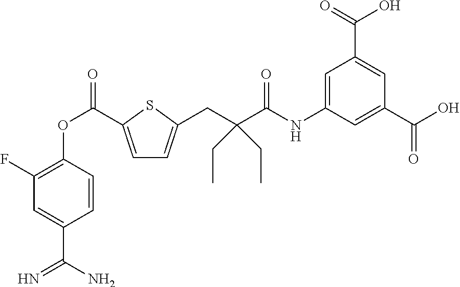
C1(F)=C(OC(=O)C2=CC=C(CC(C(=O)NC3=CC(C(=O)O)=CC(C(O)=O)=C3)(CC)CC)S2)C=CC(C(N)=N)=C1
